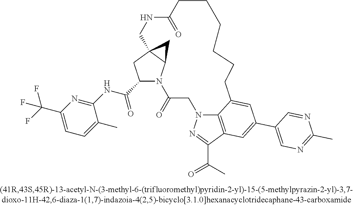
C1(C(NC2=NC(C(F)(F)F)=CC=C2C)=O)N2C3C(C1)(C3)CNC(=O)CCCCCCC1=CC(C3=CN=C(C)N=C3)=CC3=C1N(CC2=O)N=C3C(=O)C
